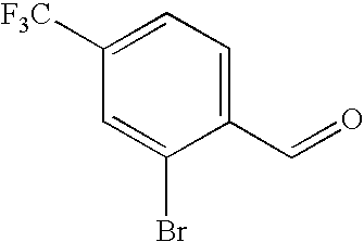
C(C1=CC=C([F3C])C=C1Br)=O
